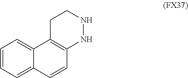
C1=CC=C2C(=C1)C1=C(C=C2)NNCC1
